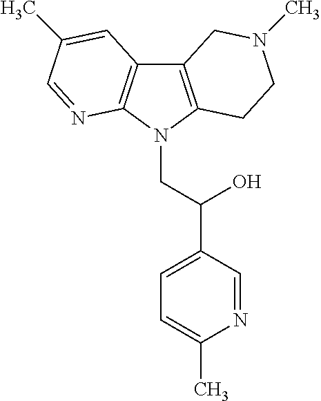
C12=C(N(CC(C3=CC=C(C)N=C3)O)C3=C1C=C(C)C=N3)CCN(C)C2
